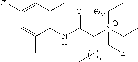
[Y].C1=C(C)C(NC(C([N+](C[Z])(CC)CC)CC)=O)=C(C)C=C1Cl
